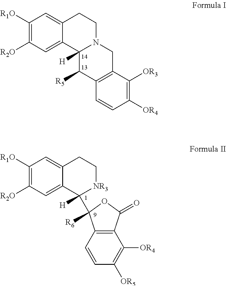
C1([R1O])=C([R2O])C=C2C(=C1)CCN1C2([H])C([R5])C2=C(C1)C([OR3])=C([OR4])C=C2.C1([R1O])=C([R2O])C=C2C(=C1)CC[NR3]C2(C1([R6])OC(=O)C2=C1C=CC([OR5])=C2[OR4])[H]
